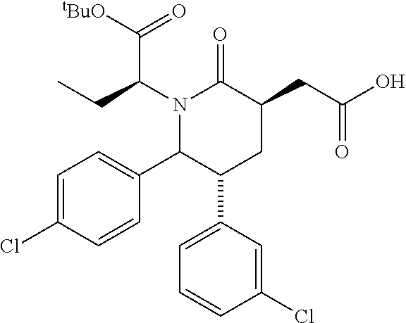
C1=C(Cl)C=CC(C2C(C3=CC=CC(Cl)=C3)CC(CC(O)=O)C(=O)N2C(CC)C(=O)[tBuO])=C1
